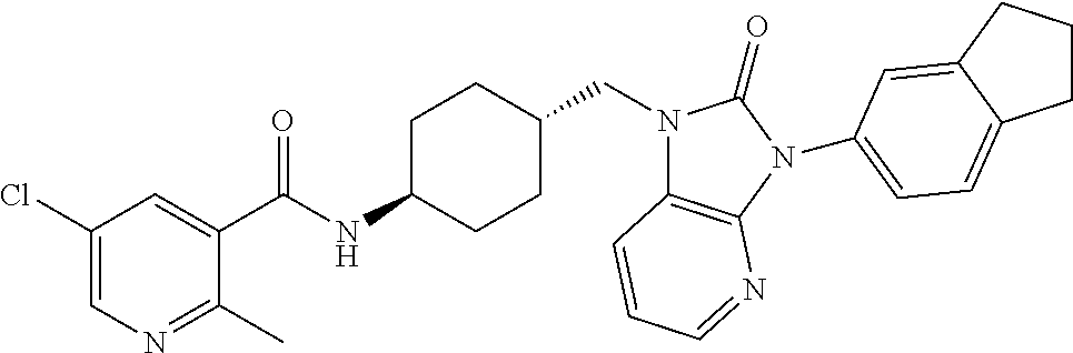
C1(Cl)=CN=C(C)C(C(NC2CCC(CN3C4=C(N(C5=CC=C6CCCC6=C5)C3=O)N=CC=C4)CC2)=O)=C1
